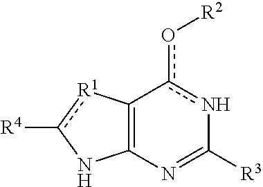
C12=C(N=C([R3])nc1o[R2])Nc([R4])[R1]2
